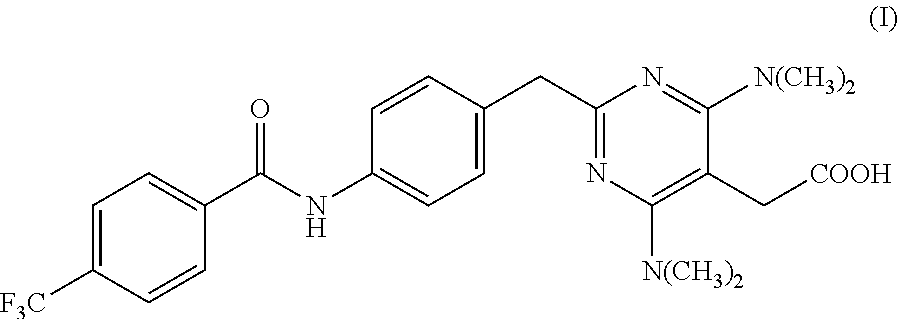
C1=C([F3C])C=CC(C(NC2=CC=C(CC3=NC([N(CH3)2])=C(C[COOH])C([N(CH3)2])=N3)C=C2)=O)=C1
